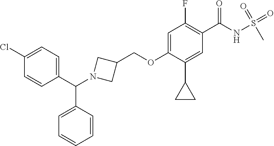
C1(F)=C(C(NS(C)(=O)=O)=O)C=C(C2CC2)C(OCC2CN(C(C3=CC=C(Cl)C=C3)C3=CC=CC=C3)C2)=C1
